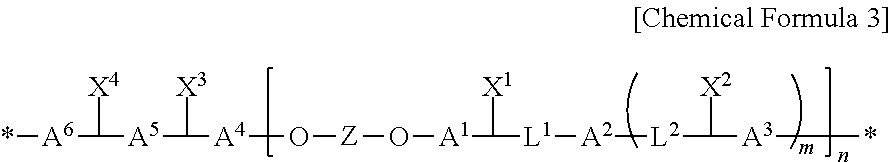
O([Z]O[A1]C([X1])[L1][A2][L2]C([X2])[A3]*)[A4]C([X3])[A5]C([X4])[A6]*
